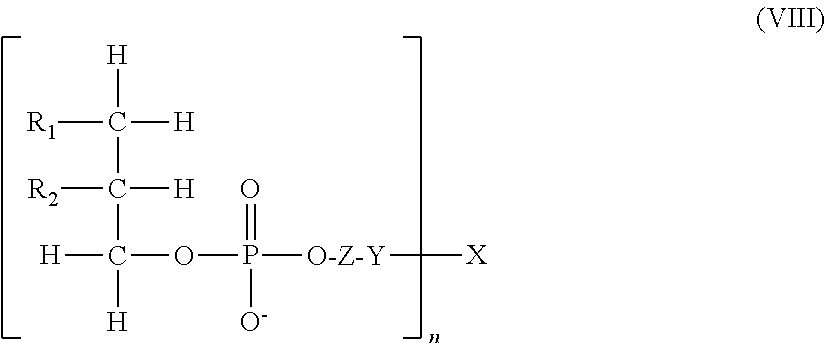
[R1]C(C(C([H])([H])OP([O-Z-Y][X])(=O)[O-])([R2])[H])([H])[H]
